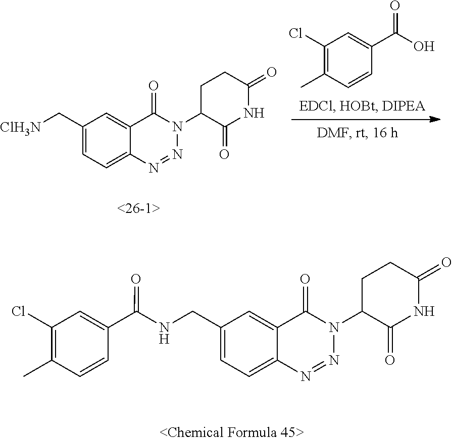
C1(C[ClH3N])=CC=C2C(=C1)C(=O)N(C1C(=O)NC(=O)CC1)N=N2.C1(Cl)=C(C)C=CC(C(O)=O)=C1.C1(CNC(C2=CC(Cl)=C(C)C=C2)=O)=CC=C2C(=C1)C(=O)N(C1C(=O)NC(=O)CC1)N=N2
